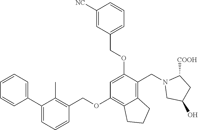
C1=CC=C(C2=CC=CC(COC3=C4C(=C(CN5CC(O)CC5[COOH])C(OCC5=CC=CC([NC])=C5)=C3)CCC4)=C2C)C=C1
